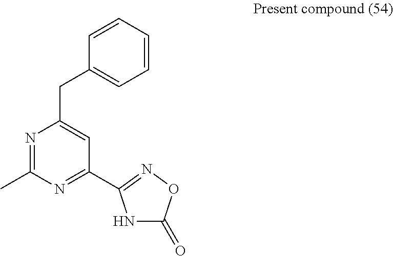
C(C1=CC=CC=C1)C1=CC(C2=NOC(=O)N2)=NC(C)=N1
